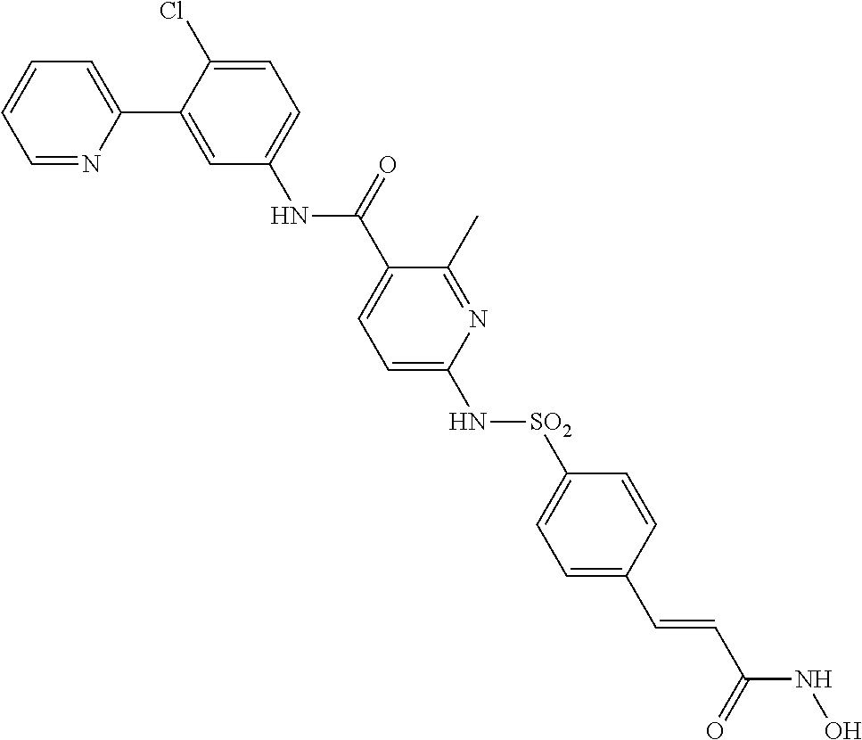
N(C1=CC=C(Cl)C(C2=CC=CC=N2)=C1)C(=O)C1=CC=C(N[SO2]C2=CC=C(C=CC(NO)=O)C=C2)N=C1C
